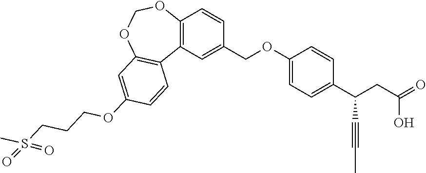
C12=C(C=CC(COC3=CC=C(C(CC(=O)O)C#CC)C=C3)=C1)OCOC1=C2C=CC(OCCCS(C)(=O)=O)=C1
